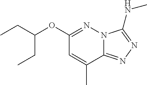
C(C(OC1=NN2C(=NN=C2NC)C(C)=C1)CC)C
